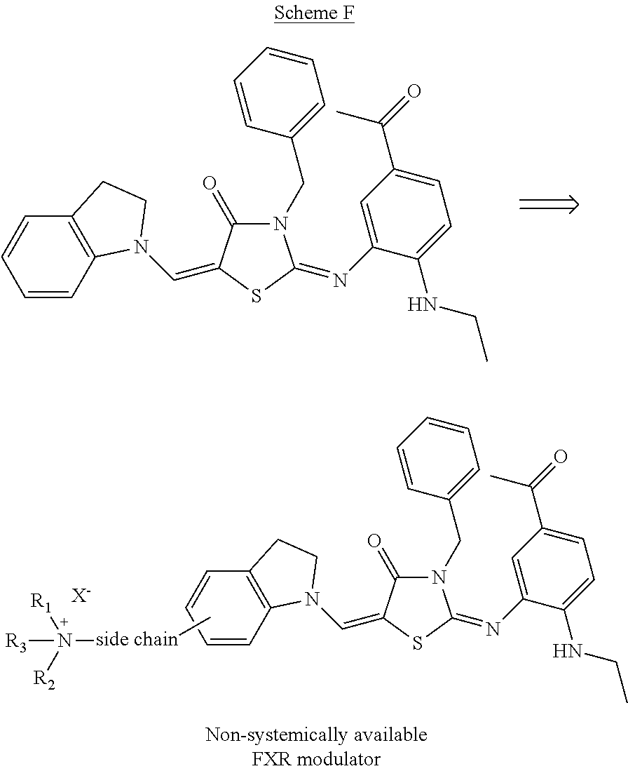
C1=CC2=C(C=C1)CCN2C=C1C(=O)N(CC2=CC=CC=C2)C(=NC2=CC(C(=O)C)=CC=C2NCC)S1.N1(C=C2SC(=NC3=CC(C(=O)C)=CC=C3NCC)N(CC3=CC=CC=C3)C2=O)C2=C(C=CC=C2)CC1.C[side chain]N([R2])([R1])[R3].[X-]
